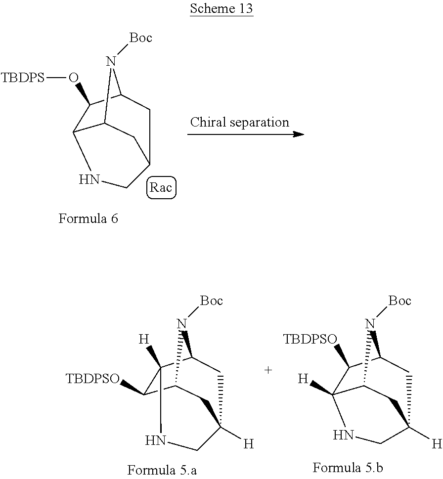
C12C(O[TBDPS])C3N([Boc])C1CC(C3)CN2.C1([TBDPSO])C2([H])C3N([Boc])C1CC([H])(C3)CN2.C12([H])C([TBDPSO])C3N([Boc])C1CC([H])(C3)CN2
